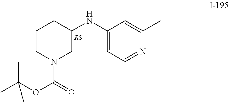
C1CN(C(=O)OC(C)(C)C)CC(NC2=CC=NC(C)=C2)C1
